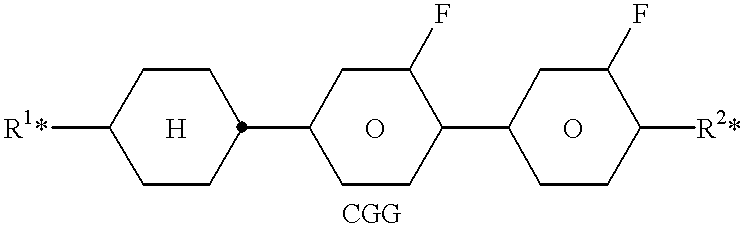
[R1*]C1CCC(C2CCC(C3CCC([R2*])C(F)C3)C(F)C2)CC1.[H].O.O
